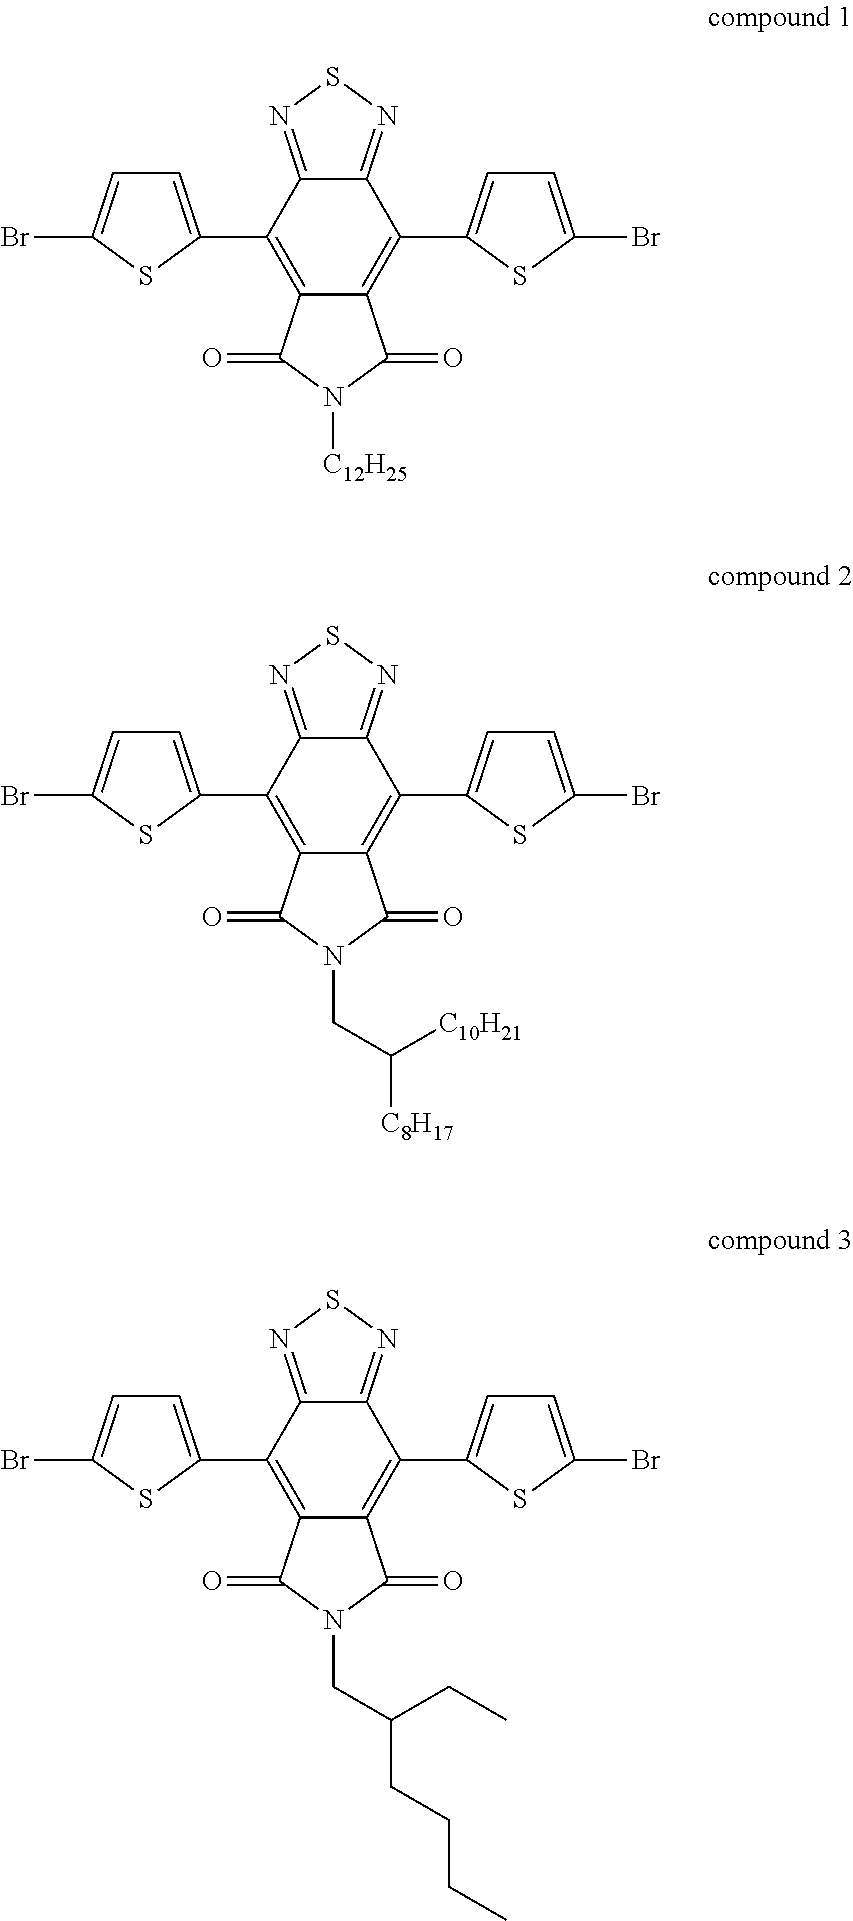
BrC1=CC=C(C2=C3C(=C(C4=CC=C(Br)S4)C4=NSN=C24)C(=O)N([C12H25])C3=O)S1.BrC1=CC=C(C2=C3C(=C(C4=CC=C(Br)S4)C4=NSN=C24)C(=O)N(CC([C10H21])[C8H17])C3=O)S1.BrC1=CC=C(C2=C3C(=C(C4=CC=C(Br)S4)C4=NSN=C24)C(=O)N(CC(CC)CCCC)C3=O)S1
